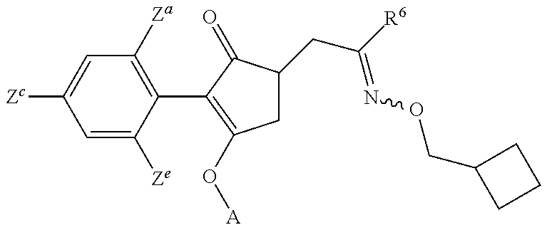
C1=C([Ze])C(C2=C(O[A])CC(CC(=NOCC3CCC3)[R6])C2=O)=C([Za])C=C1[Zc]
